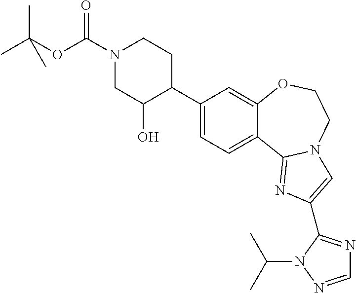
C12=CC(C3CCN(C(=O)OC(C)(C)C)CC3O)=CC=C1C1=NC(C3=NC=NN3C(C)C)=CN1CCO2
